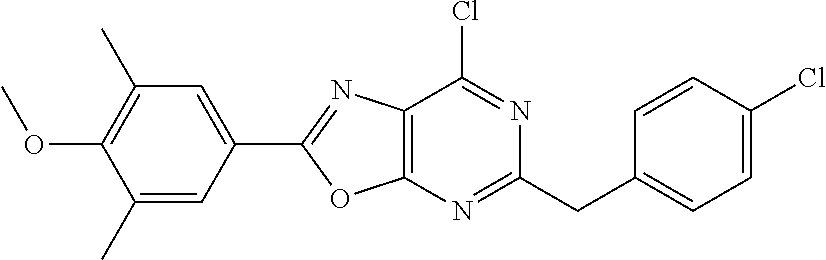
C1=C(Cl)C=CC(CC2=NC3=C(C(Cl)=N2)N=C(C2=CC(C)=C(OC)C(C)=C2)O3)=C1
